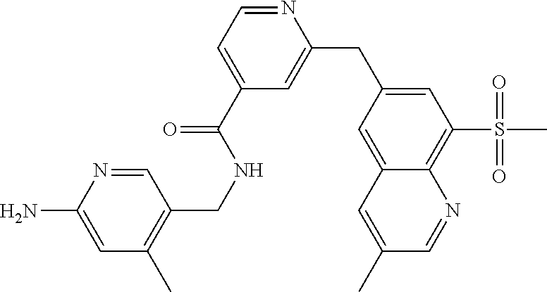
NC1=CC(C)=C(CNC(C2=CC=NC(CC3=CC(S(C)(=O)=O)=C4C(=C3)C=C(C)C=N4)=C2)=O)C=N1
